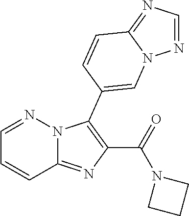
C12=NC(C(=O)N3CCC3)=C(C3=CN4N=CN=C4C=C3)N1N=CC=C2
